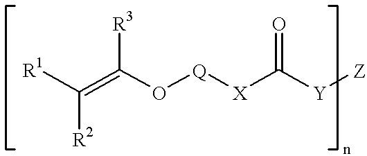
[R1]C(=C(O[Q][X]C([Y][Z])=O)[R3])[R2]
